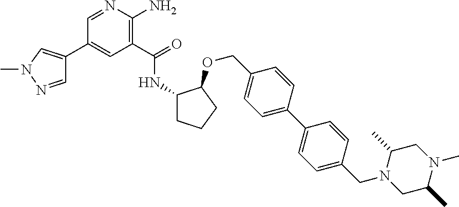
C1(C(=O)NC2CCCC2OCC2=CC=C(C3=CC=C(CN4CC(C)N(C)CC4C)C=C3)C=C2)=C(N)N=CC(C2=CN(C)N=C2)=C1
